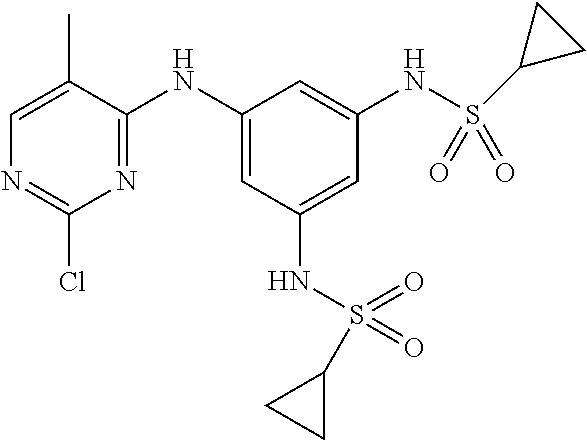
C1(Cl)=NC=C(C)C(NC2=CC(NS(C3CC3)(=O)=O)=CC(NS(C3CC3)(=O)=O)=C2)=N1
